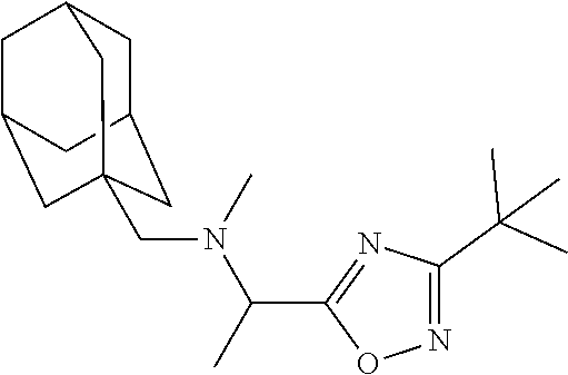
N1=C(C(C)(C)C)N=C(C(C)N(C)CC23CC4CC(CC(C2)C4)C3)O1
